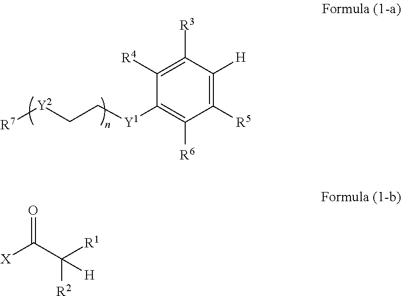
C1([R5])=C([H])C([R3])=C([R4])C([Y1]CC[Y2][R7])=C1[R6].[X]C(C([R2])([R1])[H])=O
